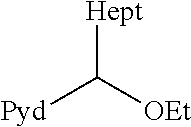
[Hept]C([OEt])[Pyd]
